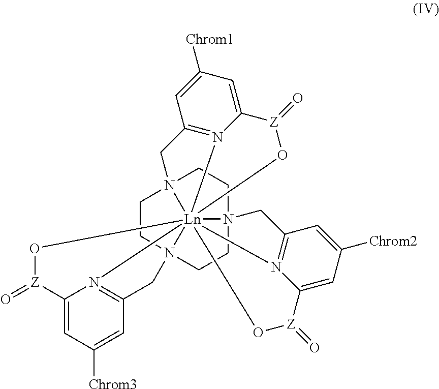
C1CN23CCN45CCN16CC1=N7C(=CC([Chrom1])=C1)[Z](=O)O[Ln]642718(N2=C(C5)C=C([Chrom2])C=C2[Z](=O)O1)N1=C(C3)C=C([Chrom3])C=C1[Z](=O)O8
